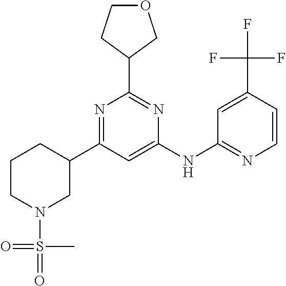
C1=C(NC2=NC=CC(C(F)(F)F)=C2)N=C(C2COCC2)N=C1C1CCCN(S(=O)(=O)C)C1
